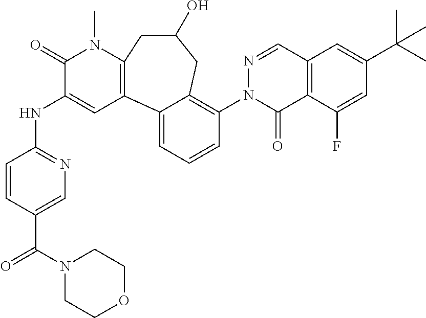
C12=C(C(F)=CC(C(C)(C)C)=C1)C(=O)N(C1=C3C(=CC=C1)C1=C(N(C)C(=O)C(NC4=NC=C(C(N5CCOCC5)=O)C=C4)=C1)CC(O)C3)N=C2
